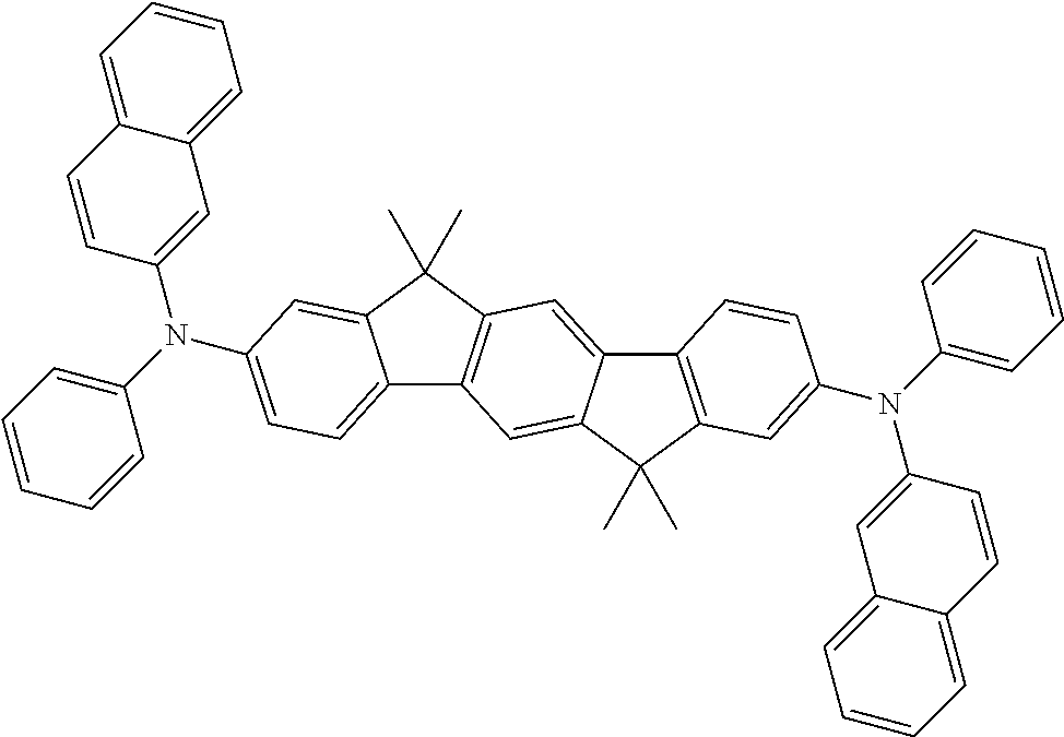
C12=CC=CC=C1C=CC(N(C1=CC=CC=C1)C1=CC=C3C4=C(C(C)(C)C3=C1)C=C1C(=C4)C(C)(C)C3=C1C=CC(N(C1=CC=CC=C1)C1=CC4=CC=CC=C4C=C1)=C3)=C2
